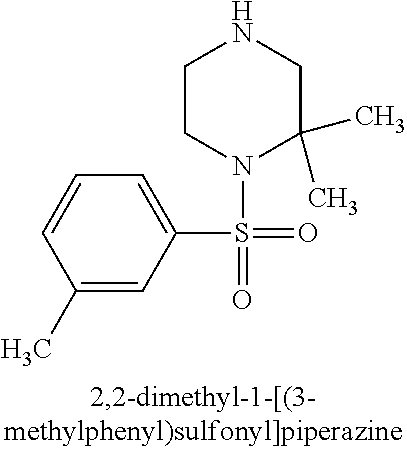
C1=C(S(=O)(N2C(C)(C)CNCC2)=O)C=C(C)C=C1
